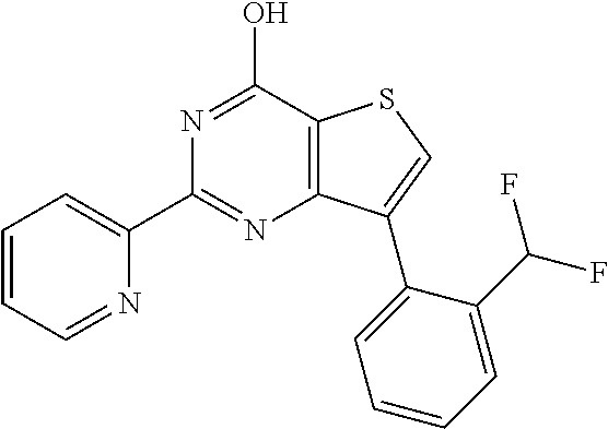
N1=C(O)C2=C(N=C1C1=CC=CC=N1)C(C1=CC=CC=C1C(F)F)=CS2
